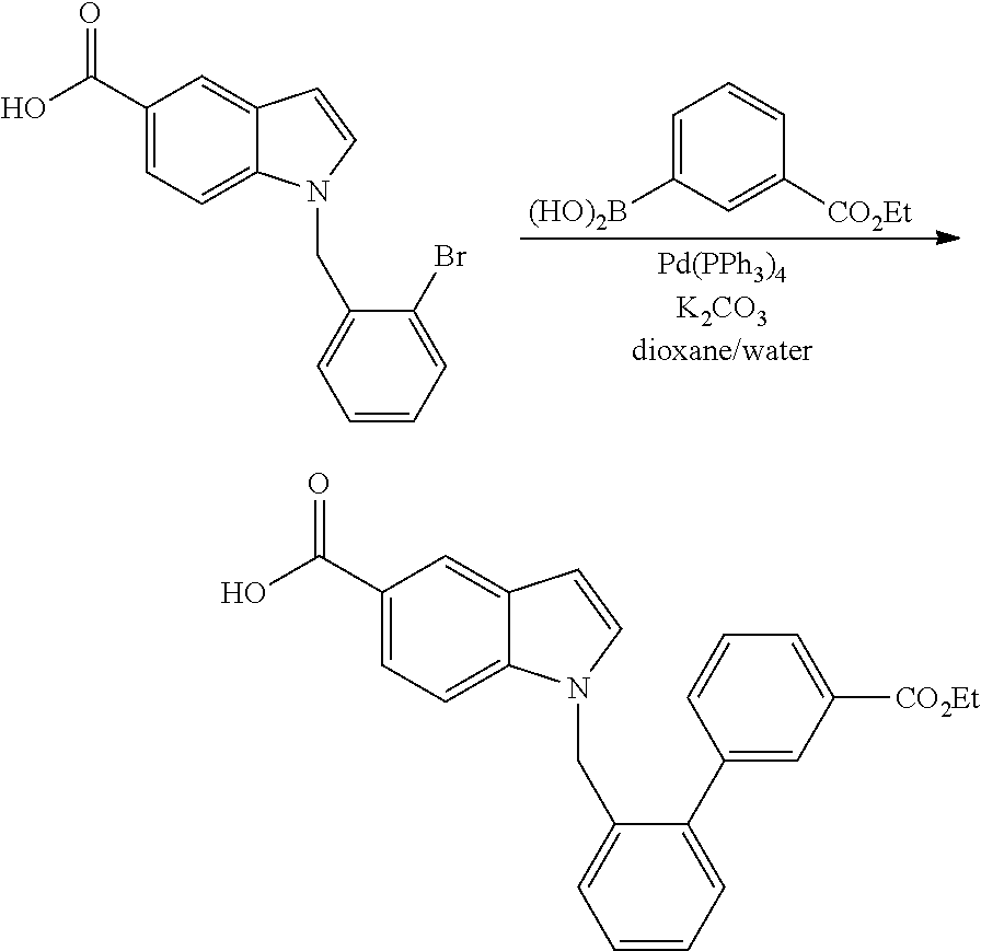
C1(C(O)=O)=CC=C2C(=C1)C=CN2CC1=CC=CC=C1Br.C1=C([(HO)2B])C=C([CO2Et])C=C1.C1(C(O)=O)=CC=C2C(=C1)C=CN2CC1=CC=CC=C1C1=CC([CO2Et])=CC=C1
